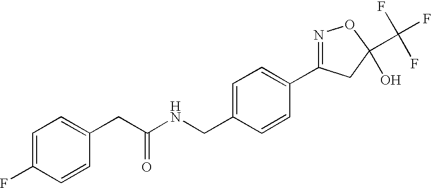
C1=CC(CC(NCC2=CC=C(C3=NOC(C(F)(F)F)(O)C3)C=C2)=O)=CC=C1F
